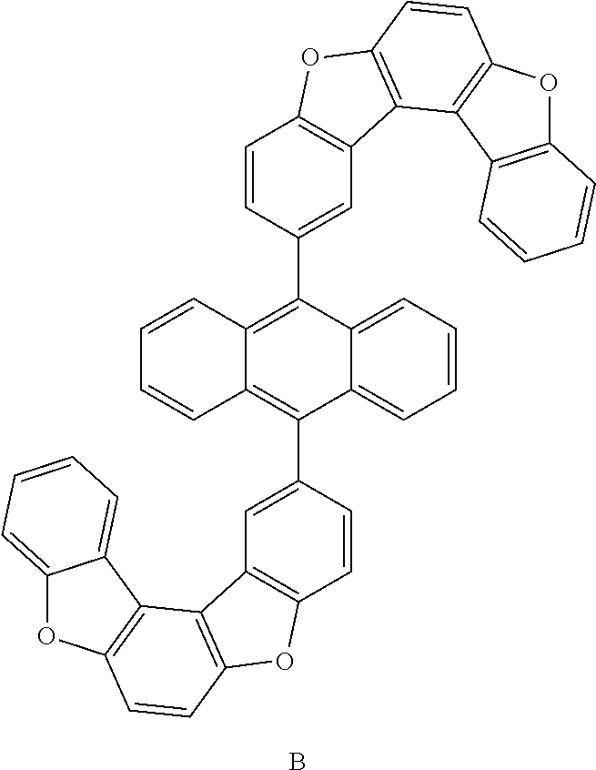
C1=CC2=C(C3=CC4=C(C=C3)OC3=C4C4=C(C=C3)OC3=C4C=CC=C3)C3=CC=CC=C3C(C3=CC4=C(C=C3)OC3=C4C4=C(C=C3)OC3=CC=CC=C43)=C2C=C1.B
